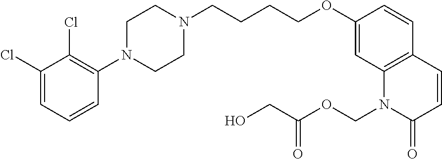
C1(Cl)=CC=CC(N2CCN(CCCCOC3=CC4=C(C=C3)C=CC(=O)N4COC(=O)CO)CC2)=C1Cl
